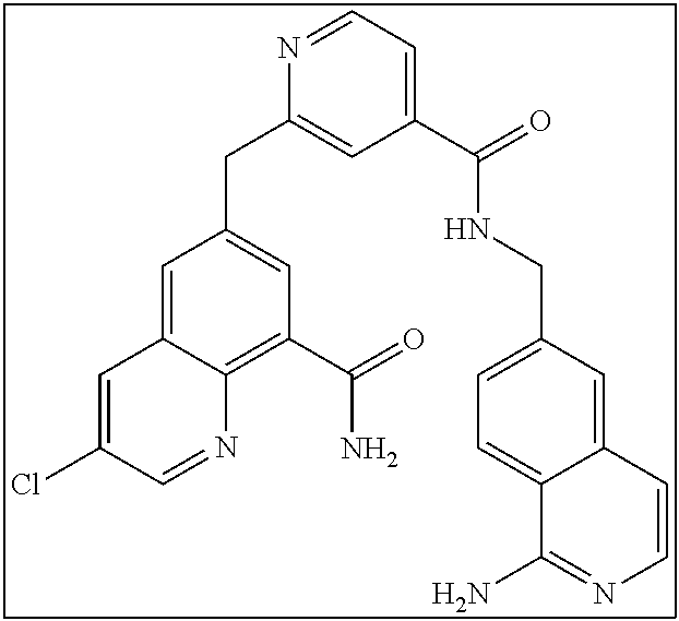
N1=CC=C(C(NCC2=CC=C3C(=C2)C=CN=C3N)=O)C=C1CC1=CC(C(=O)N)=C2C(=C1)C=C(Cl)C=N2
